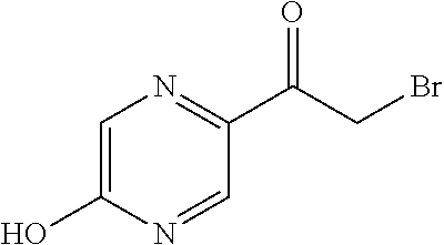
C1=C(O)N=CC(C(CBr)=O)=N1
